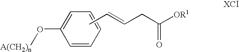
C1=CC=CC(O[A(CH2)n])=C1.CC=CCC([OR1])=O
